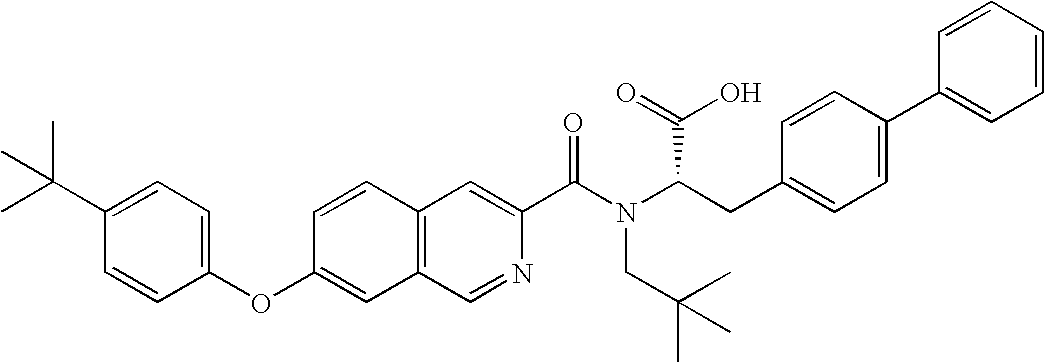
C1=CC2=C(C=C1OC1=CC=C(C(C)(C)C)C=C1)C=NC(C(N(C(CC1=CC=C(C3=CC=CC=C3)C=C1)C(O)=O)CC(C)(C)C)=O)=C2
